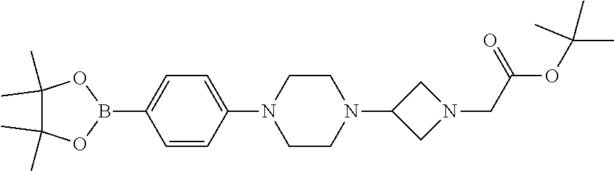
C1=CC(N2CCN(C3CN(CC(OC(C)(C)C)=O)C3)CC2)=CC=C1B1OC(C)(C)C(C)(C)O1
